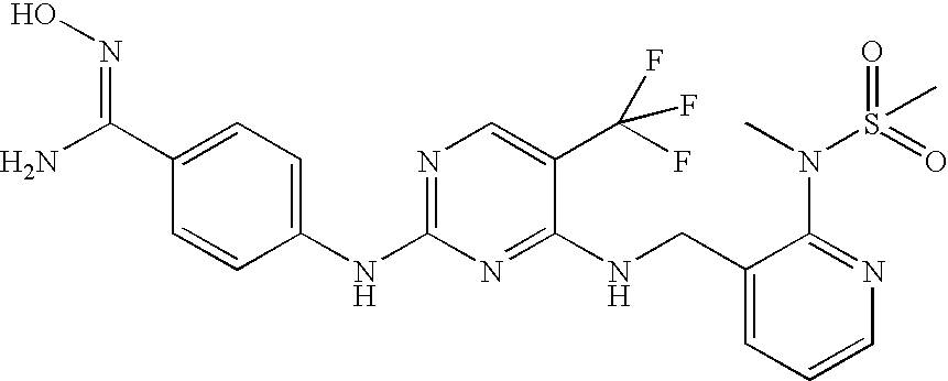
C1=C(C(N)=NO)C=CC(NC2=NC=C(C(F)(F)F)C(NCC3=CC=CN=C3N(C)S(C)(=O)=O)=N2)=C1
